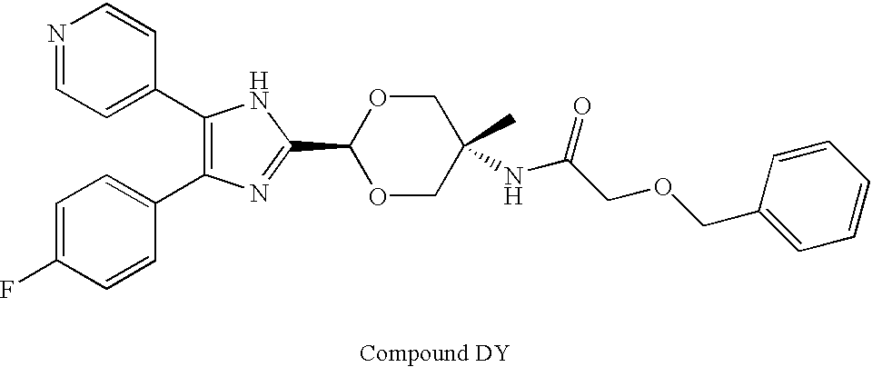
C1(C2=CC=NC=C2)=C(C2=CC=C(F)C=C2)N=C(C2OCC(NC(COCC3=CC=CC=C3)=O)(C)CO2)N1
